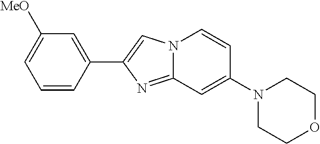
C1=CC(C2=CN3C(=N2)C=C(N2CCOCC2)C=C3)=CC([MeO])=C1
